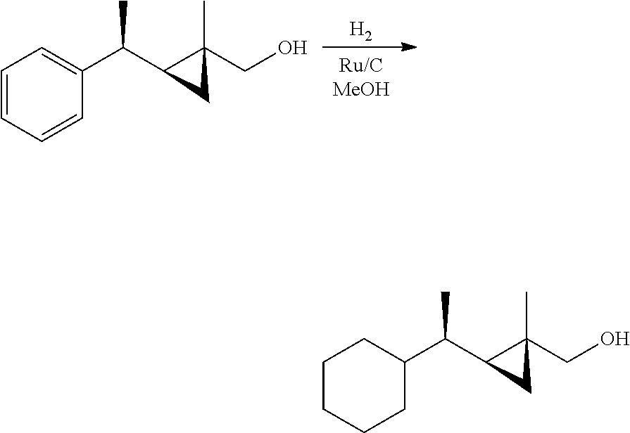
[H2].C1=CC=CC(C(C2C(CO)(C)C2)C)=C1.C1CCCC(C(C2C(CO)(C)C2)C)C1
